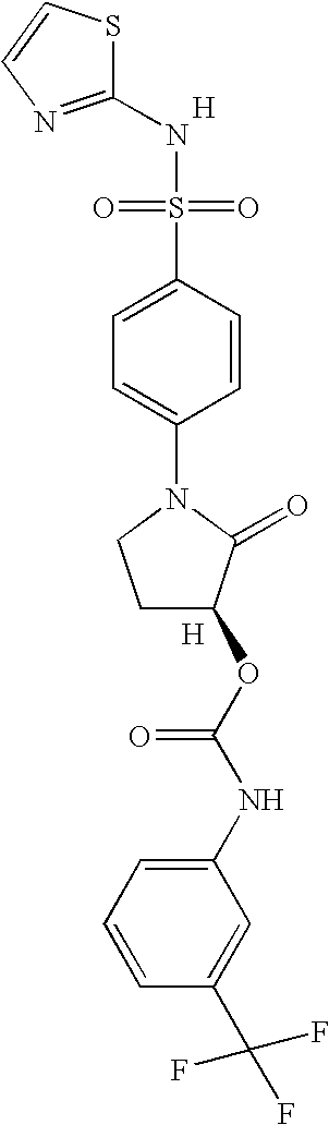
[H].S1C(NS(=O)(=O)C2=CC=C(N3CCC(OC(NC4=CC=CC(C(F)(F)F)=C4)=O)C3=O)C=C2)=NC=C1.[H]
